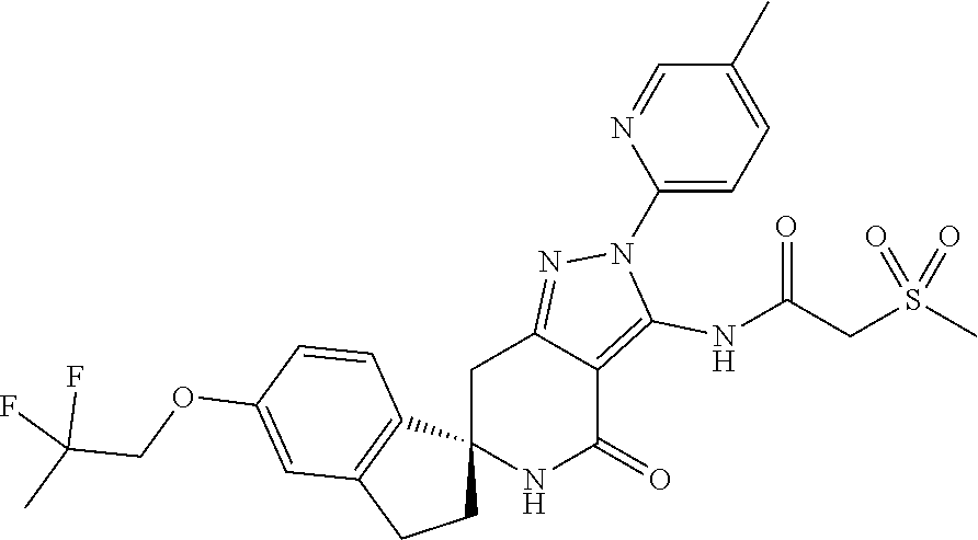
C12(NC(=O)C3=C(NC(CS(C)(=O)=O)=O)N(C4=CC=C(C)C=N4)N=C3C1)CCC1=C2C=CC(OCC(C)(F)F)=C1
